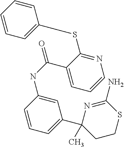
C1=CC=C(C2(C)CCSC(N)=N2)C=C1NC(=O)C1=CC=CN=C1SC1=CC=CC=C1
